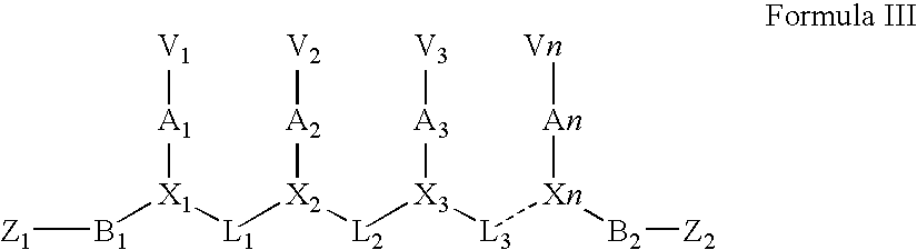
[B1]([X1]([L1][X2]([L2][X3]([L3][Xn]([B2][Z2])[An][Vn])[A3][V3])[A2][V2])[A1][V1])[Z1]
